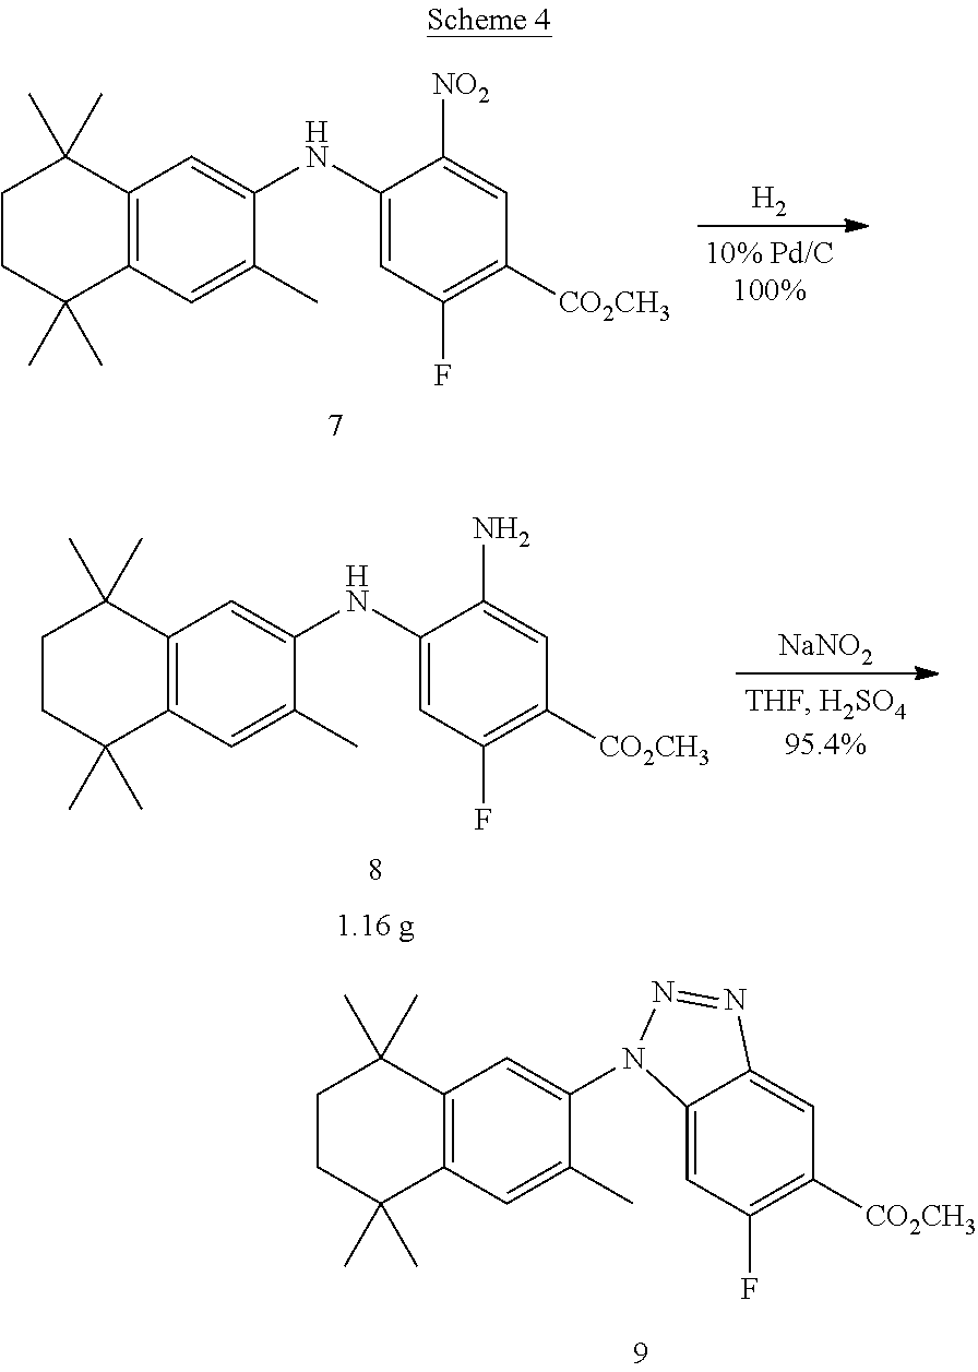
C12=C(C=C(C)C(NC3=CC(F)=C([CO2CH3])C=C3[NO2])=C1)C(C)(C)CCC2(C)C.[H2].C12=C(C=C(C)C(NC3=CC(F)=C([CO2CH3])C=C3N)=C1)C(C)(C)CCC2(C)C.[NaNO2].C12=C(C=C(C)C(N3C4=CC(F)=C([CO2CH3])C=C4N=N3)=C1)C(C)(C)CCC2(C)C
